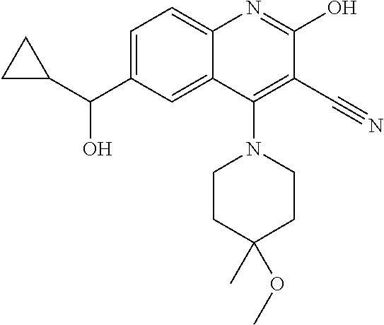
C1=C(C(C2CC2)O)C=C2C(=C1)N=C(O)C(C#N)=C2N1CCC(C)(OC)CC1
